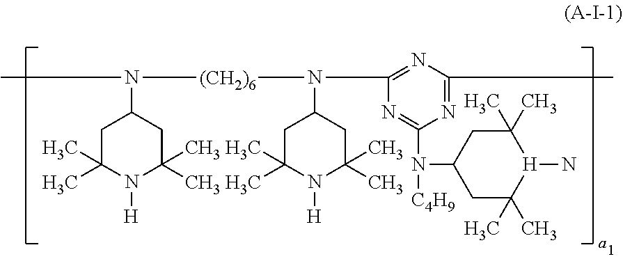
CN([(CH2)6]N(C1=NC(C)=NC(N([C4H9])C2CC(C)(C)[H](N)C(C)(C)C2)=N1)C1CC(C)(C)N([H])C(C)(C)C1)C1CC(C)(C)N([H])C(C)(C)C1
